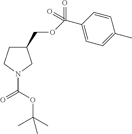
C1(COC(C2=CC=C(C)C=C2)(=O)=O)CCN(C(=O)OC(C)(C)C)C1
